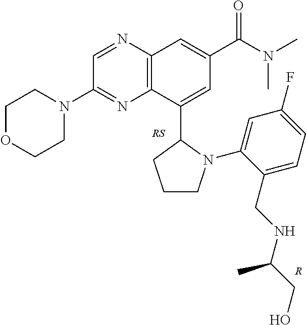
C12=C(N=CC(N3CCOCC3)=N1)C=C(C(=O)N(C)C)C=C2C1CCCN1C1=CC(F)=CC=C1CNC(CO)C.[R]
